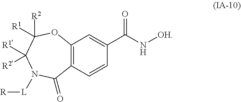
C12=C(C=CC(C(N[OH])=O)=C1)C(=O)N([L][R])C([R1])([R2])C([R2])([R1])O2
